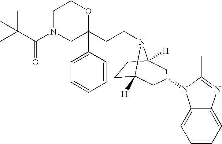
C1N(C(C(C)(C)C)=O)CC(CCN2C3([H])CCC2([H])CC(N2C4=CC=CC=C4N=C2C)C3)(C2=CC=CC=C2)OC1
